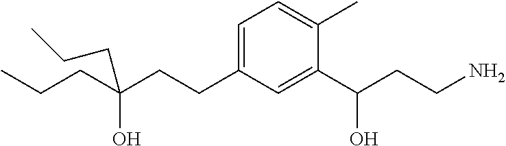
C(C(CCC1=CC=C(C)C(C(CCN)O)=C1)(O)CCC)CC
